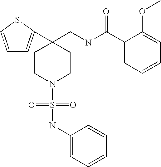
C1=CSC(C2(CNC(C3=CC=CC=C3OC)=O)CCN(S(=O)(=O)NC3=CC=CC=C3)CC2)=C1
